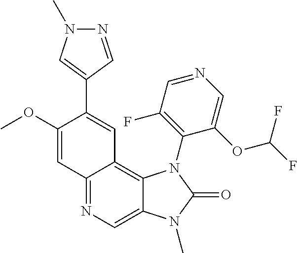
C12=NC=C3C(=C1C=C(C1=CN(C)N=C1)C(OC)=C2)N(C1=C(F)C=NC=C1OC(F)F)C(=O)N3C
